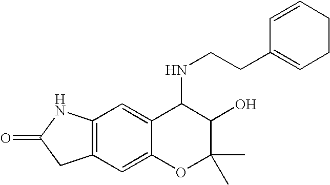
C12=C(C=C3C(=C1)C(NCCC1=CCCC=C1)C(O)C(C)(C)O3)CC(=O)N2
